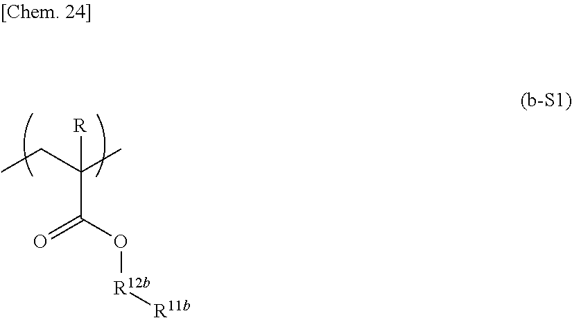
CCC(C)([R])C(O[R12b][R11b])=O
